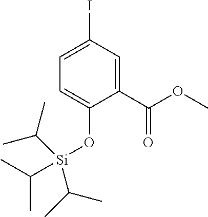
C1(C(OC)=O)=CC(I)=CC=C1O[Si](C(C)C)(C(C)C)C(C)C
